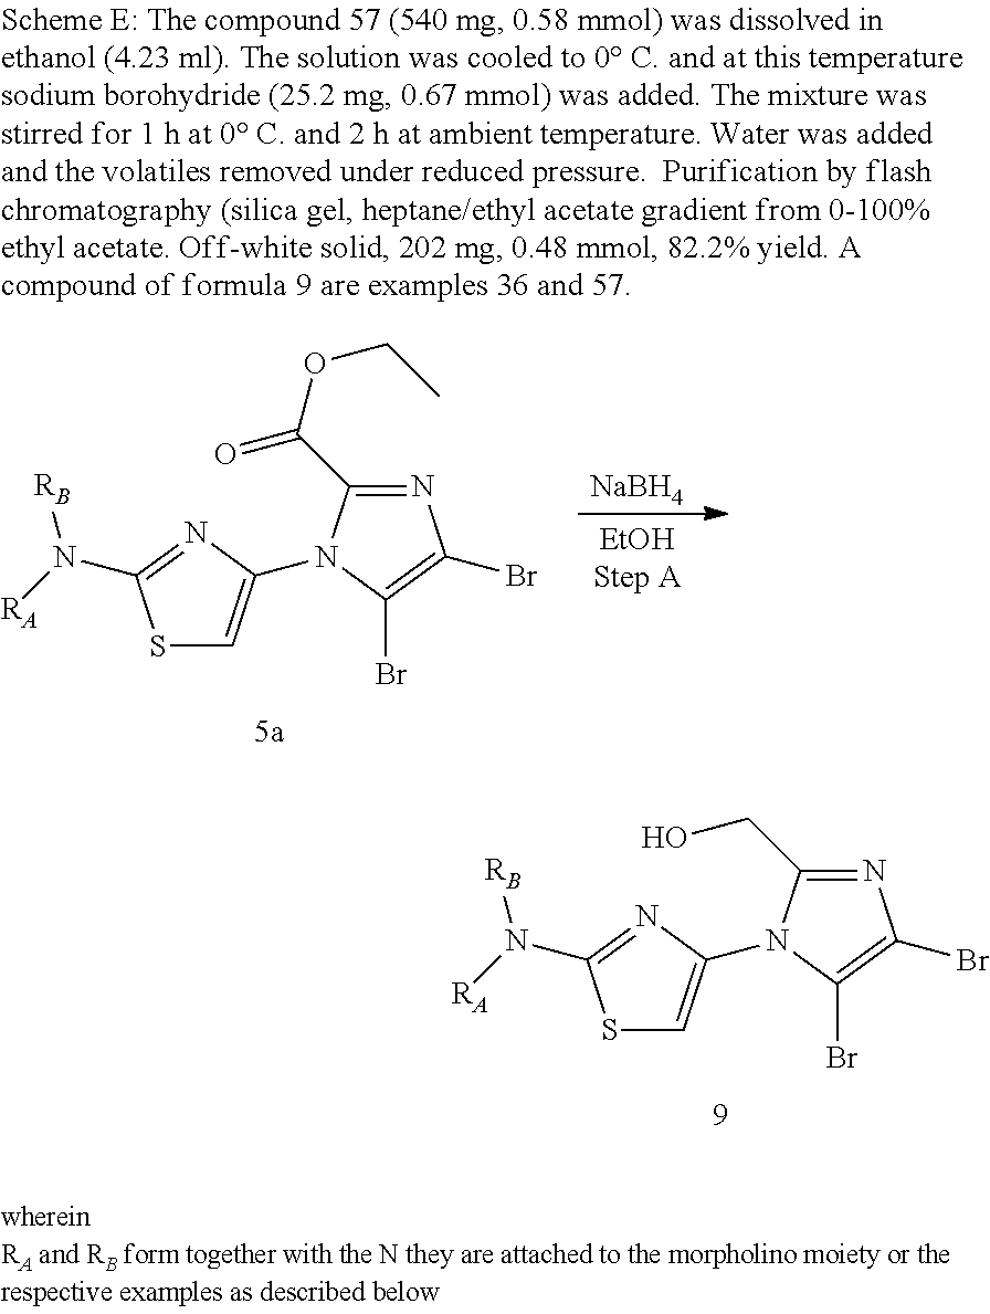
N1=C(CO)N(C2=CSC(N([RA])[RB])=N2)C(Br)=C1Br.N1=C(C(OCC)=O)N(C2=CSC(N([RA])[RB])=N2)C(Br)=C1Br.[NaBH4]
